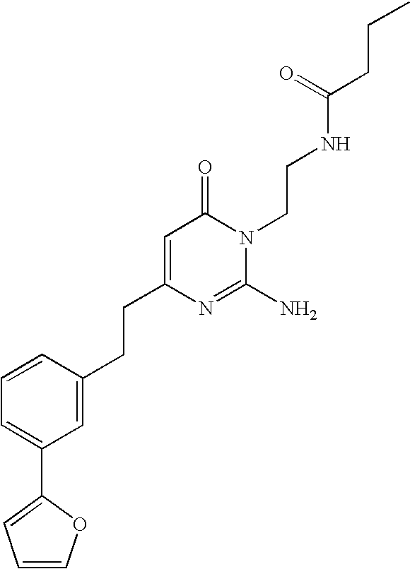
C(C1=CC(=O)N(CCNC(CCC)=O)C(N)=N1)CC1=CC(C2=CC=CO2)=CC=C1
